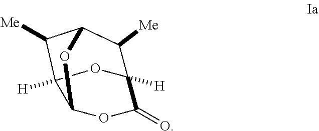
O1C2([H])C(=O)OC3OC(C2[Me])C([Me])C13[H]
